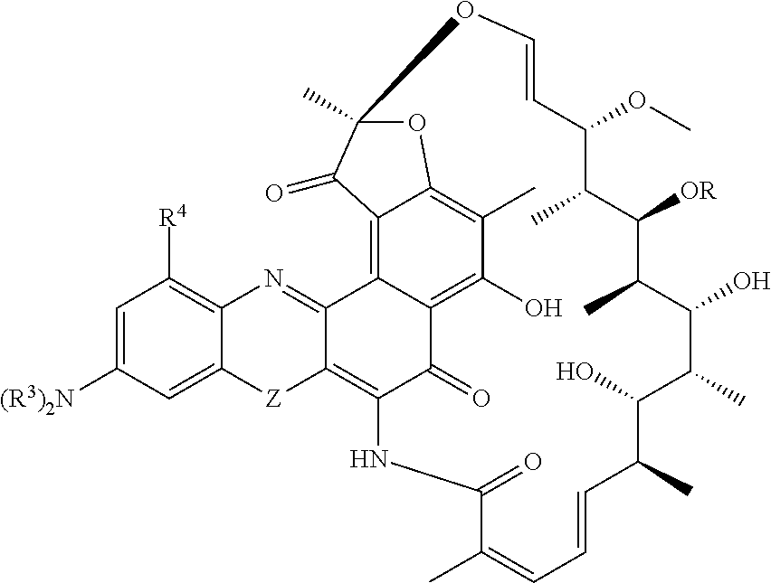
C1([OR])C(C)C(OC)C=COC2(C)OC3=C(C)C(O)=C4C(=O)C(=C5C(=NC6=C([R4])C=C([(R3)2N])C=C6[Z]5)C4=C3C2=O)NC(=O)C(C)=CC=CC(C)C(O)C(C)C(O)C1C
